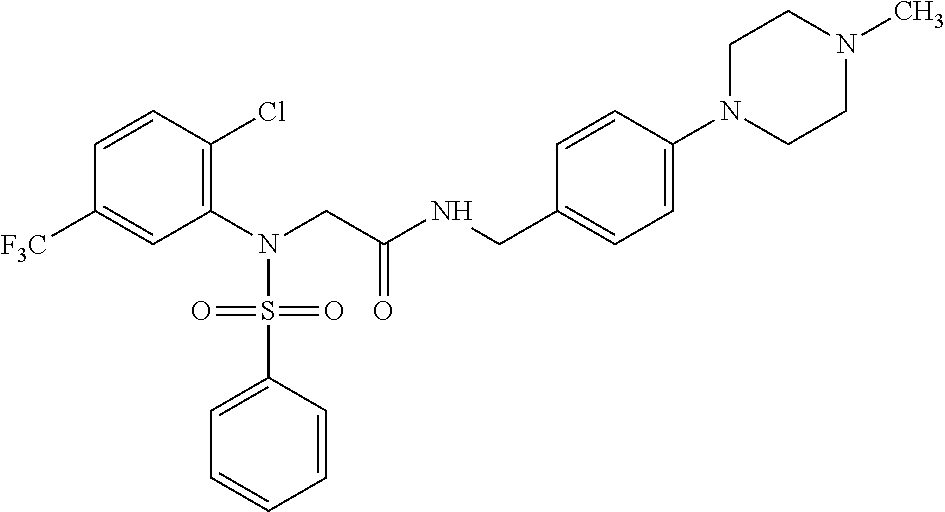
C1(N(CC(NCC2=CC=C(N3CCN(C)CC3)C=C2)=O)S(C2=CC=CC=C2)(=O)=O)=C(Cl)C=CC([F3C])=C1
